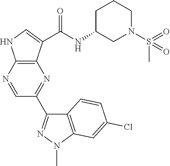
C12=C(N=CC(C3=NN(C)C4=C3C=CC(Cl)=C4)=N1)NC=C2C(NC1CN(S(=O)(C)=O)CCC1)=O
